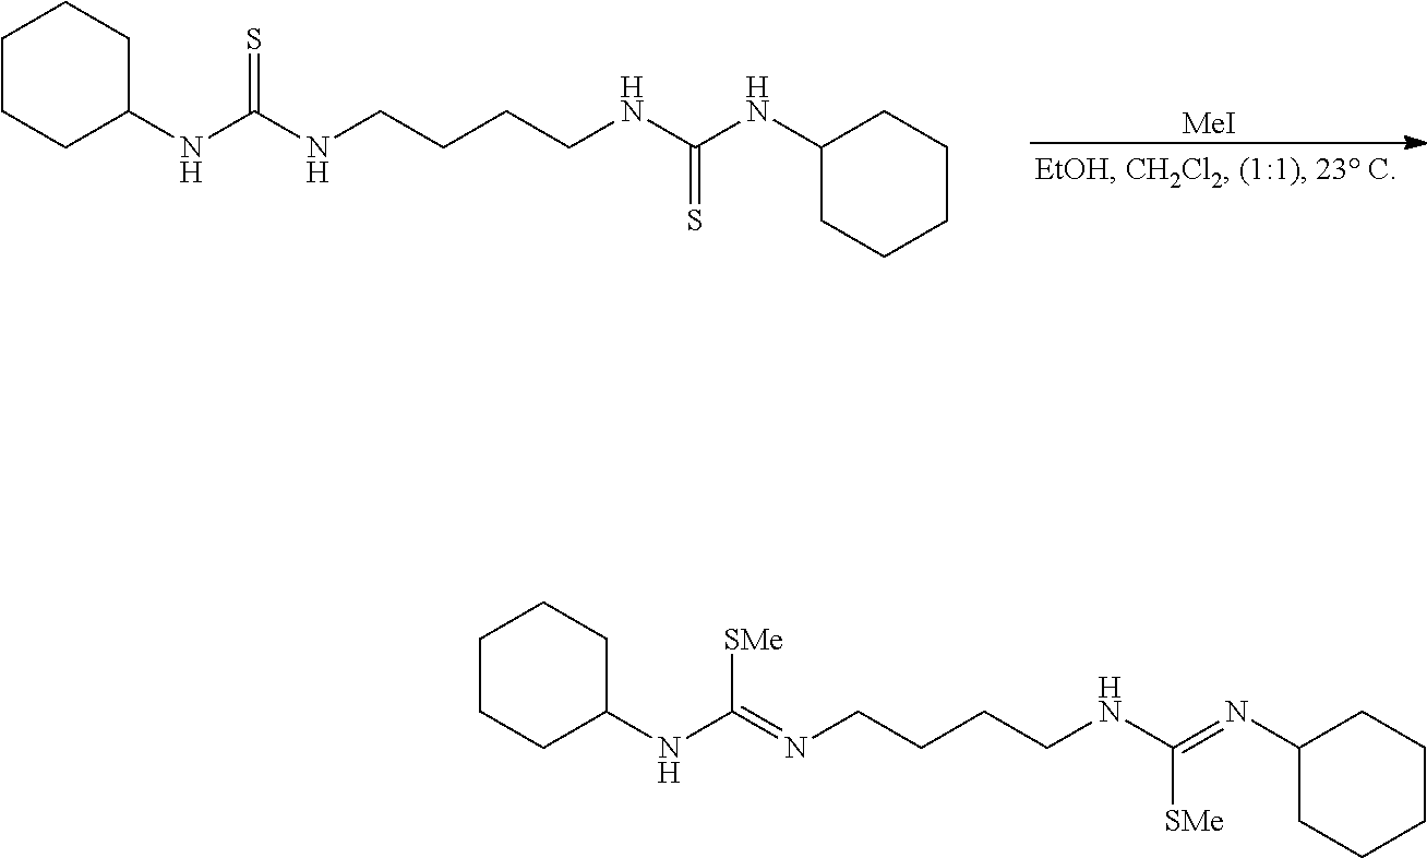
[MeI].C1CCC(NC(NCCCCNC(NC2CCCCC2)=S)=S)CC1.C1CCC(NC(=NCCCCNC(=NC2CCCCC2)[SMe])[SMe])CC1
